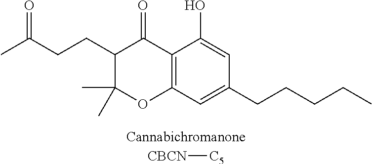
C12=C(C=C(CCCCC)C=C1O)OC(C)(C)C(CCC(C)=O)C2=O.[CBCN][C5]
